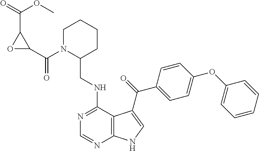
C1=CC=CC(OC2=CC=C(C(=O)C3=CNC4=C3C(NCC3CCCCN3C(C3OC3C(=O)OC)=O)=NC=N4)C=C2)=C1
